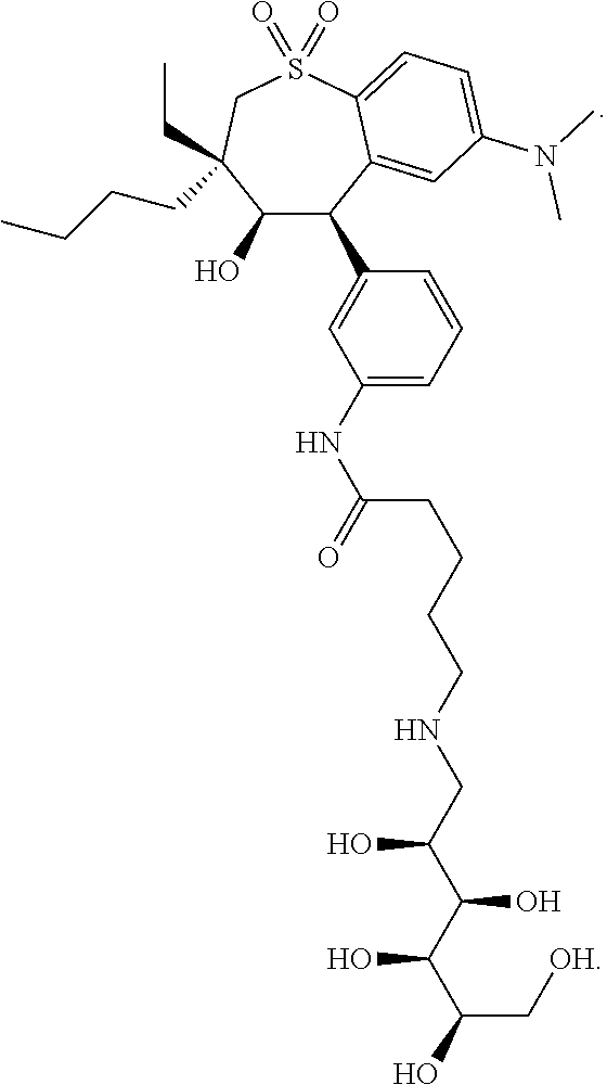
C1(O)C(C2=CC(NC(=O)CCCCNCC(C(C(C(O)C[OH])O)O)O)=CC=C2)C2=CC(N(C)C)=CC=C2S(=O)(=O)CC1(CCCC)CC
